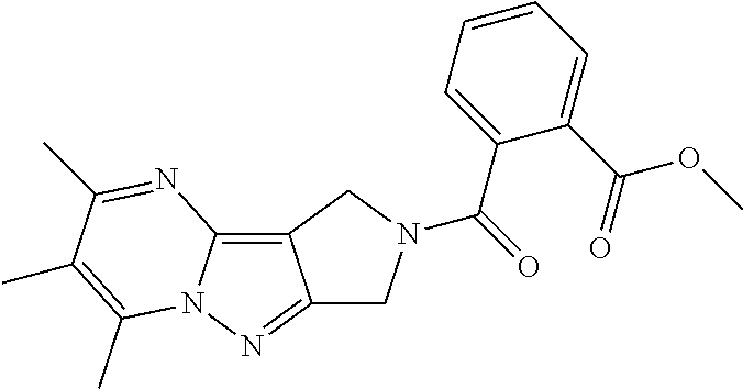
C12=NN3C(=C1CN(C(=O)C1=CC=CC=C1C(OC)=O)C2)N=C(C)C(C)=C3C
